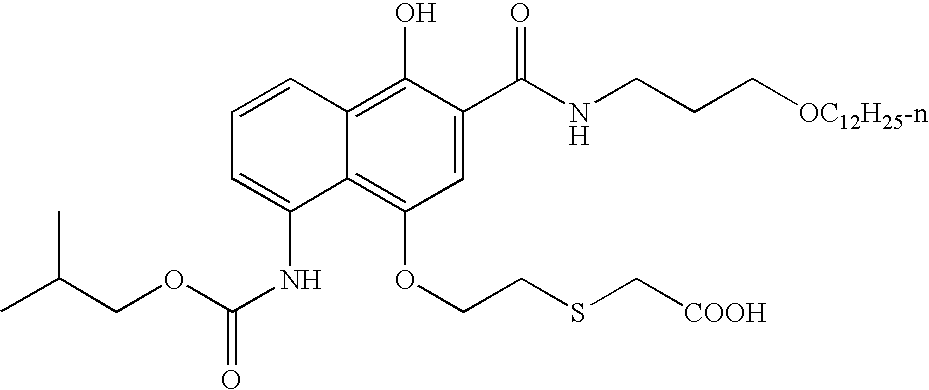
C1=CC2=C(O)C(C(=O)NCCC[OC12H25-n])=CC(OCCSC[COOH])=C2C(NC(OCC(C)C)=O)=C1
